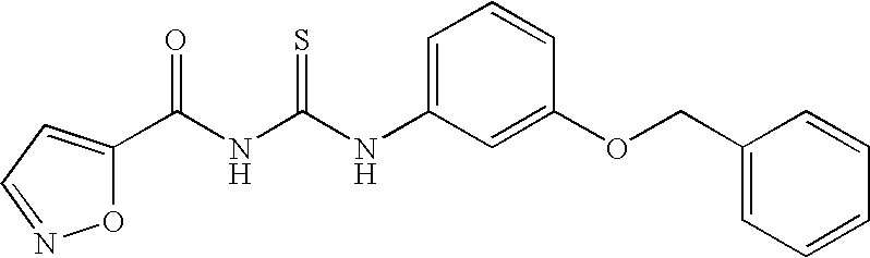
C(NC(NC1=CC=CC(OCC2=CC=CC=C2)=C1)=S)(=O)C1=CC=NO1
